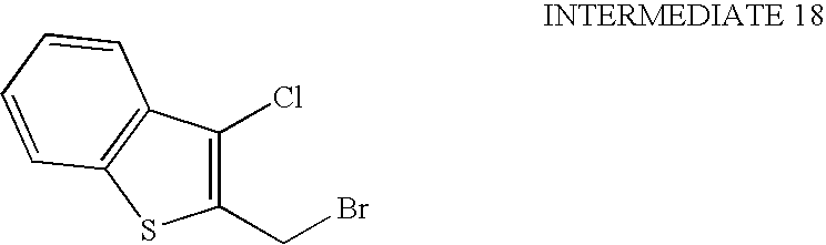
C1(CBr)=C(Cl)C2=C(S1)C=CC=C2
